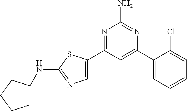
N1=C(C2=CN=C(NC3CCCC3)S2)C=C(C2=CC=CC=C2Cl)N=C1N
